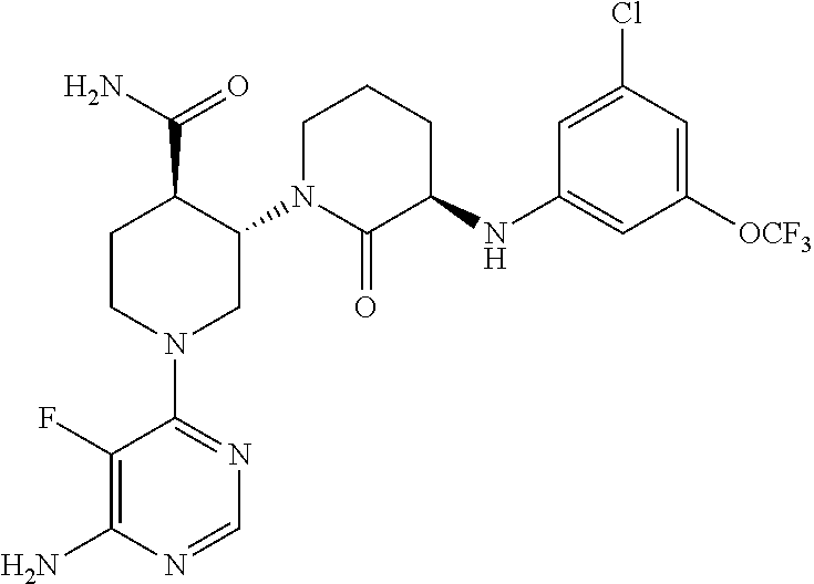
C1N(C2C(C(N)=O)CCN(C3=NC=NC(N)=C3F)C2)C(=O)C(NC2=CC([OCF3])=CC(Cl)=C2)CC1
